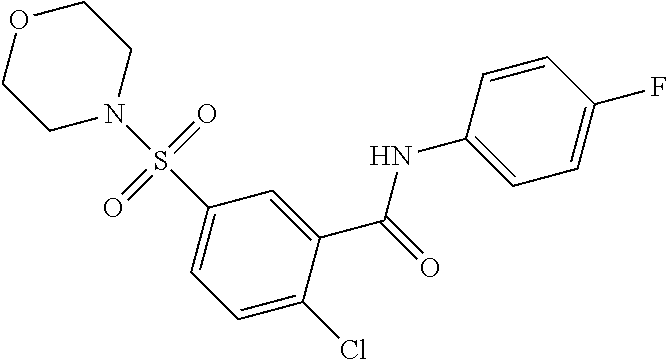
C1=C(Cl)C(C(=O)NC2=CC=C(F)C=C2)=CC(S(=O)(=O)N2CCOCC2)=C1
